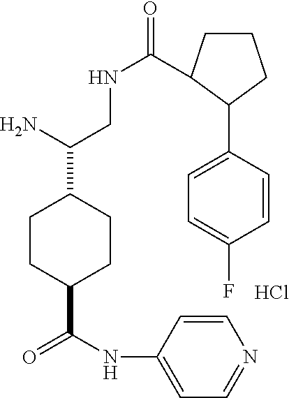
Cl.C1CC(C(=O)NC2=CC=NC=C2)CCC1C(N)CNC(=O)C1CCCC1C1=CC=C(F)C=C1
